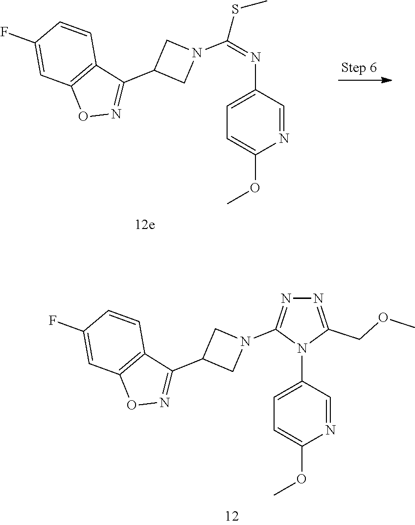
C1=C(F)C=CC2=C1ON=C2C1CN(C(=NC2=CC=C(OC)N=C2)SC)C1.C1=C(F)C=CC2=C1ON=C2C1CN(C2=NN=C(COC)N2C2=CC=C(OC)N=C2)C1
